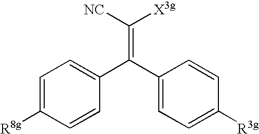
C(=C(C1=CC=C([R3g])C=C1)C1=CC=C([R8g])C=C1)([NC])[X3g]
